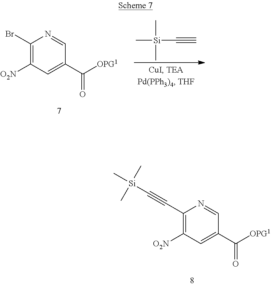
C[Si](C)(C#C)C.C1(Br)=C([O2N])C=C(C([OPG1])=O)C=N1.C1(C#C[Si](C)(C)C)=C([O2N])C=C(C([OPG1])=O)C=N1
